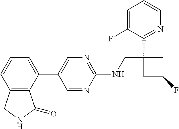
C1(NCC2(C3=NC=CC=C3F)CC(F)C2)=NC=C(C2=CC=CC3=C2C(=O)NC3)C=N1
